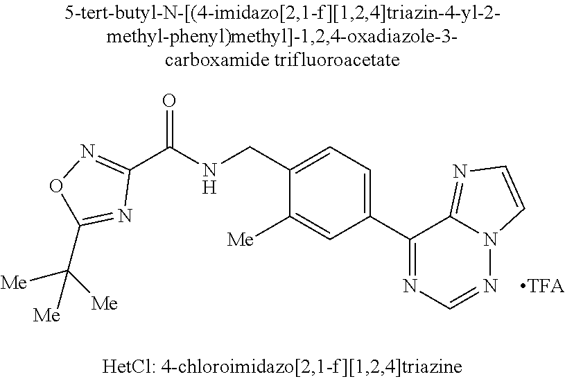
C1(CNC(C2=NOC(C([Me])([Me])[Me])=N2)=O)=CC=C(C2=NC=NN3C2=NC=C3)C=C1[Me]
